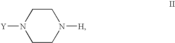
[Y]N1CCN([H])CC1
